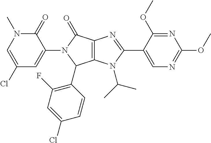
C1(Cl)=CN(C)C(=O)C(N2C(C3=C(F)C=C(Cl)C=C3)C3=C(C2=O)N=C(C2=CN=C(OC)N=C2OC)N3C(C)C)=C1
